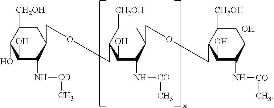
C1C([CH2OH])C(O)C(O)C(N[CO]C)C1COCC1C([CH2OH])CC(COCC2C([CH2OH])CC(O)C(N[CO]C)C2O)C(N[CO]C)C1O
